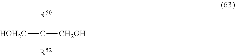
[HOH2C]C([CH2OH])([R50])[R52]
